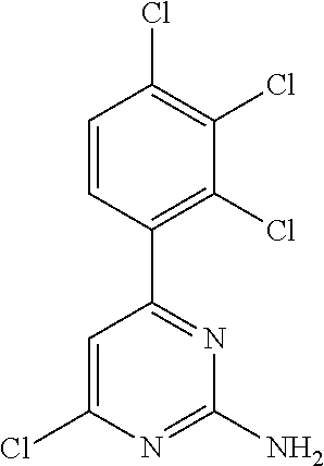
C1=CC(C2=NC(N)=NC(Cl)=C2)=C(Cl)C(Cl)=C1Cl
